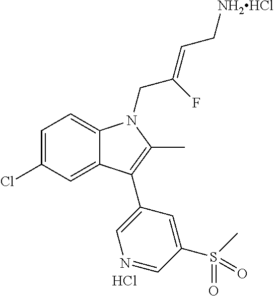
C1=C(Cl)C=C2C(=C1)N(CC(=CC[NH2HCl])F)C(C)=C2C1=CN=CC(S(C)(=O)=O)=C1.Cl
